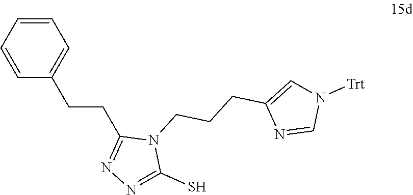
C(CC1=NN=C(S)N1CCCC1=CN([Trt])C=N1)C1=CC=CC=C1
